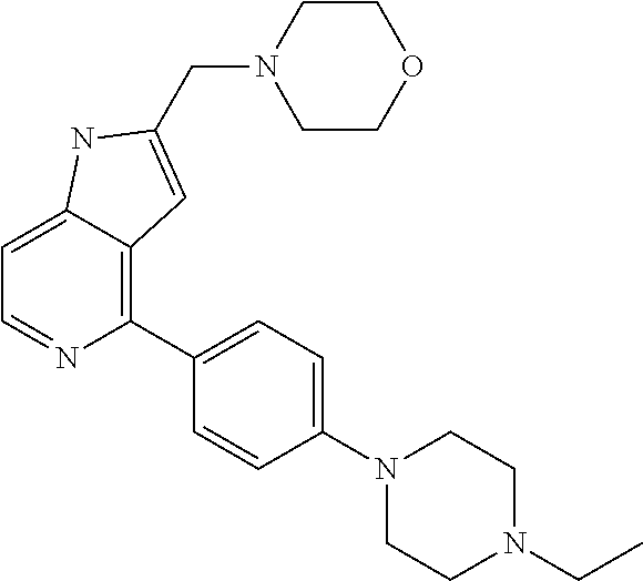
C1=C2C(=C(C3=CC=C(N4CCN(CC)CC4)C=C3)N=C1)C=C(CN1CCOCC1)N2
